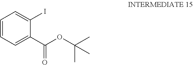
C1=CC=C(C(=O)OC(C)(C)C)C(I)=C1
